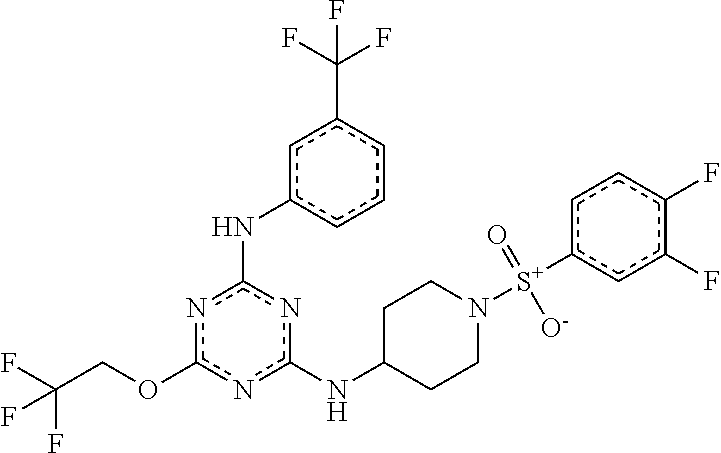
n1c(OCC(F)(F)F)nc(NC2CCN([S+](c3cc(F)c(F)cc3)(=O)[O-])CC2)nc1Nc1cccc(C(F)(F)F)c1
